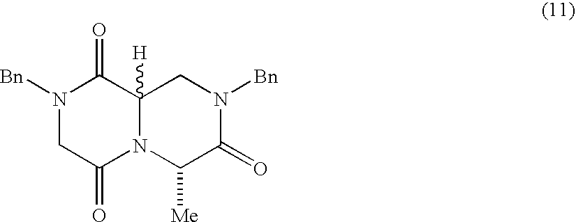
C1(=O)C2([H])CN([Bn])C(=O)C([Me])N2C(=O)CN1[Bn]
